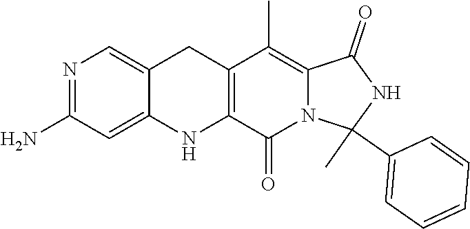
N1=C(N)C=C2C(=C1)CC1=C(N2)C(=O)N2C(=C1C)C(=O)NC2(C)C1=CC=CC=C1
